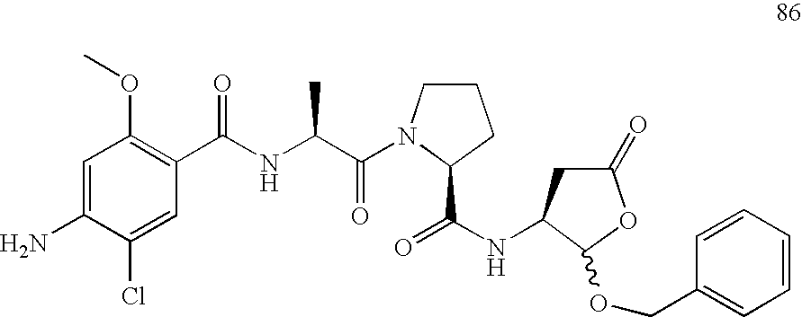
C1=C(N)C(Cl)=CC(C(NC(C(=O)N2CCCC2C(NC2CC(=O)OC2OCC2=CC=CC=C2)=O)C)=O)=C1OC
